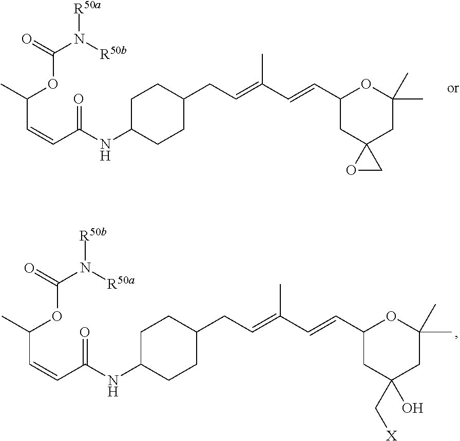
O=C(N([R50b])[R50a])OC(C=CC(NC1CCC(CC=C(C=CC2CC3(CC(C)(C)O2)OC3)C)CC1)=O)C.O=C(N([R50a])[R50b])OC(C=CC(NC1CCC(CC=C(C=CC2CC(C[X])(O)CC(C)(C)O2)C)CC1)=O)C
